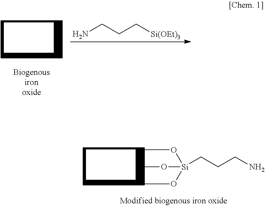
CO[Si](OC)(OC)CCCN.NCCC[Si(OEt)3]
